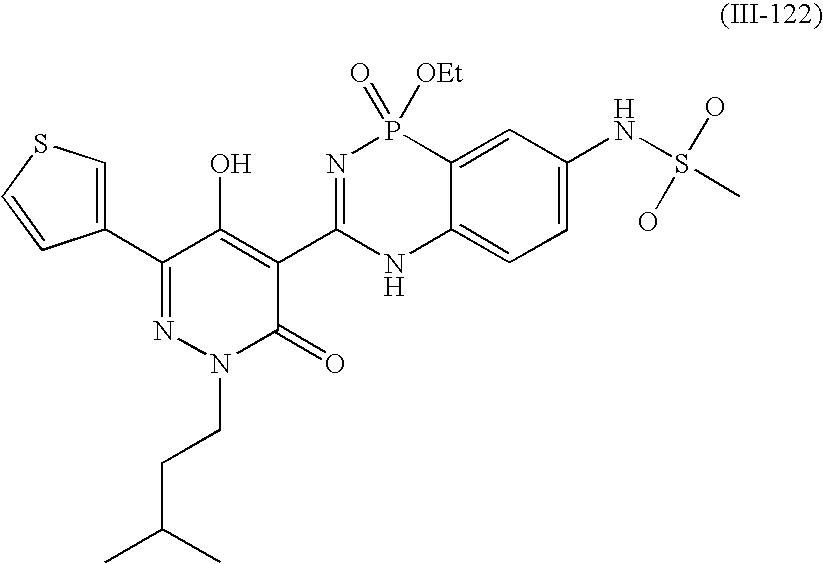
C1(C2=NN(CCC(C)C)C(=O)C(C3=NP(=O)([OEt])C4=CC(NS(C)(O)O)=CC=C4N3)=C2O)=CSC=C1
